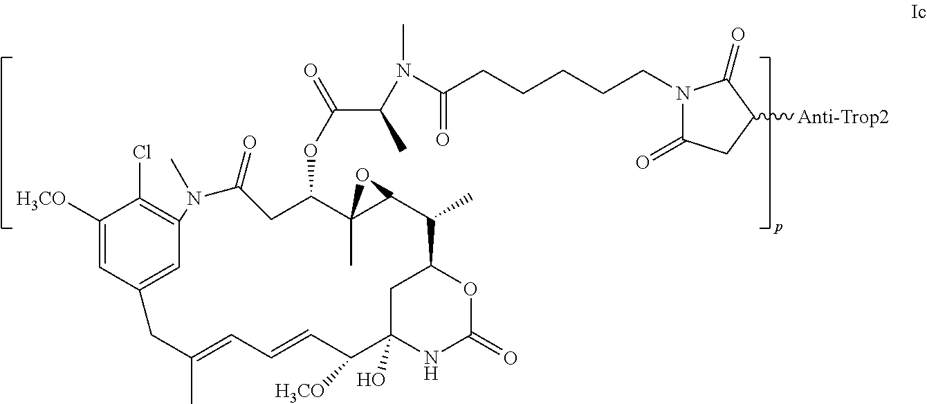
C1([H3CO])=CC2=CC(=C1Cl)N(C)C(=O)CC(OC(=O)C(N(C)C(CCCCCN1C(=O)CC([Anti-Trop2])C1=O)=O)C)C1(C)C(C(C)C3CC(O)(C([H3CO])C=CC=C(C)C2)NC(=O)O3)O1
